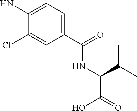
C1(C(=O)NC(C(=O)O)C(C)C)=CC=C(N)C(Cl)=C1
